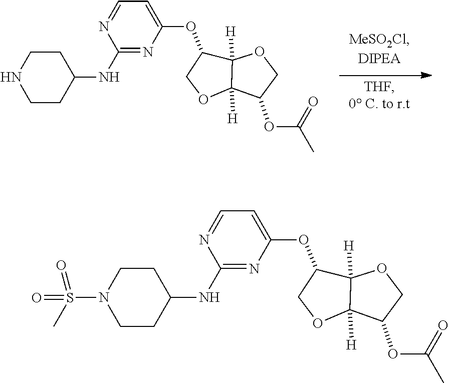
C12([H])C([H])(OCC1OC1=CC=NC(NC3CCNCC3)=N1)C(OC(C)=O)CO2.C12([H])C([H])(OCC1OC1=CC=NC(NC3CCN(S(=O)(=O)C)CC3)=N1)C(OC(C)=O)CO2
